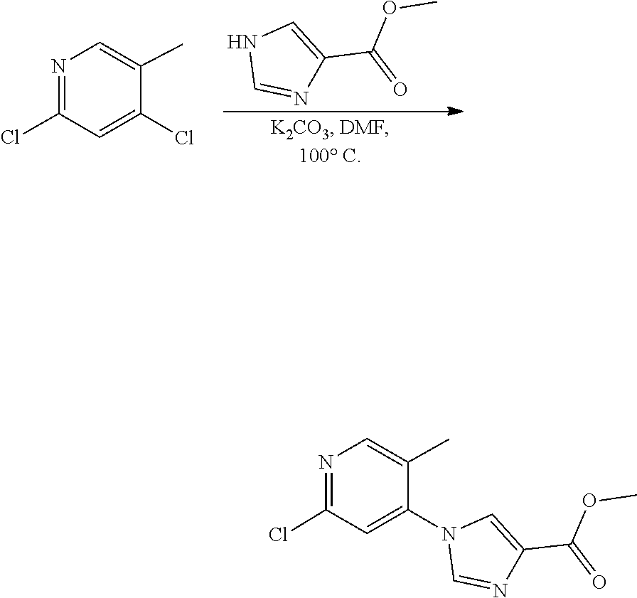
N1C=NC(C(=O)OC)=C1.C1(Cl)=CC(Cl)=NC=C1C.N1(C2=CC(Cl)=NC=C2C)C=NC(C(=O)OC)=C1
